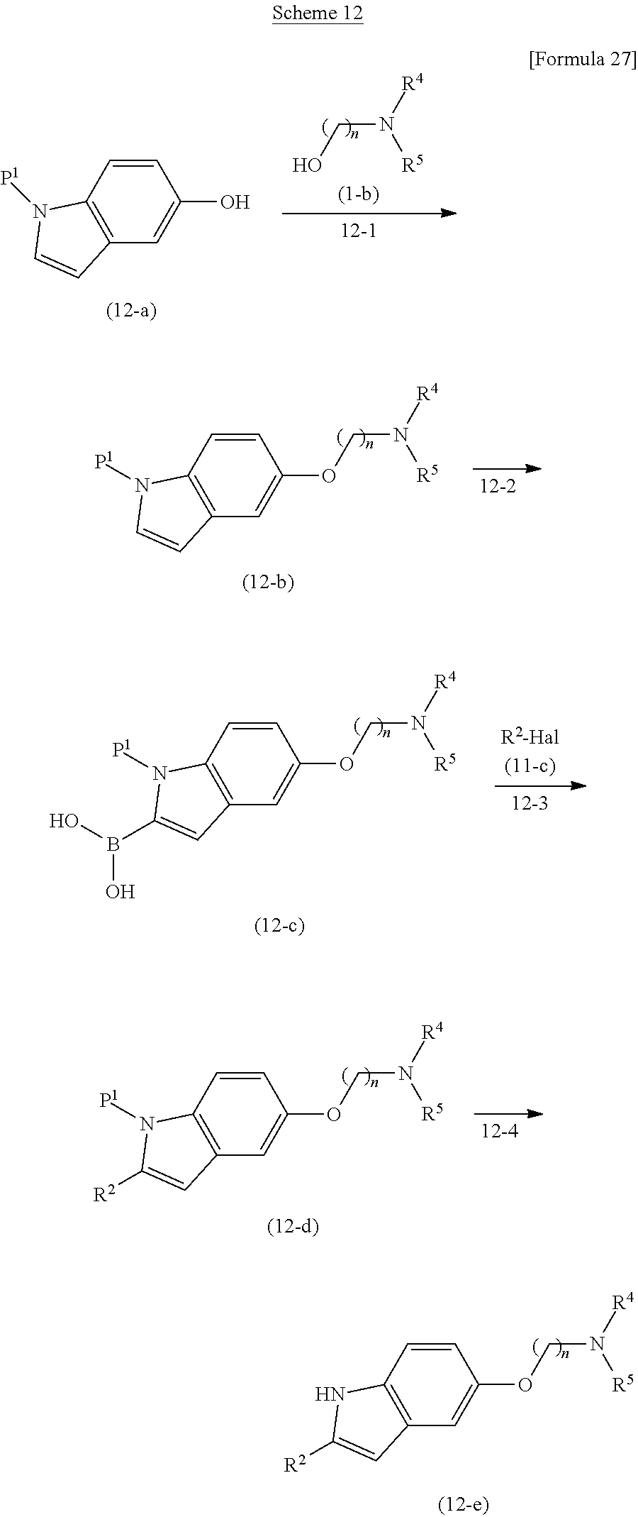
O(CN([R4])[R5])C1=CC2=C(C=C1)NC([R2])=C2.OCN([R4])[R5].C1=CC2=C(C=C1O)C=CN2[P1].O(CN([R4])[R5])C1=CC2=C(C=C1)N([P1])C=C2.O(CN([R4])[R5])C1=CC2=C(C=C1)N([P1])C(B(O)O)=C2.O(CN([R4])[R5])C1=CC2=C(C=C1)N([P1])C([R2])=C2
